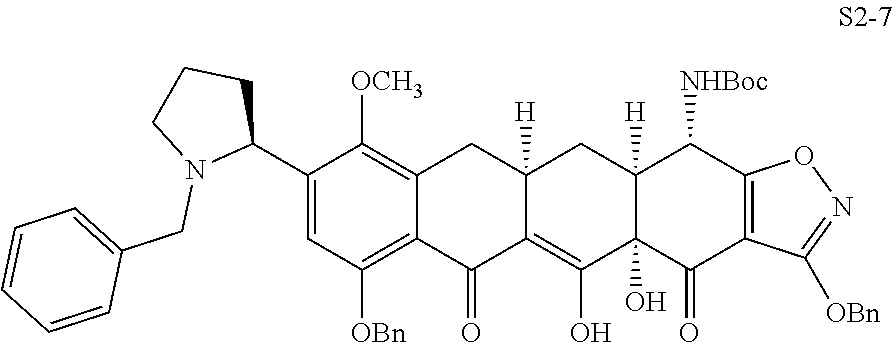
C1(C2CCCN2CC2=CC=CC=C2)=CC([OBn])=C2C(=C1[OCH3])CC1([H])C(=C(O)C3(O)C([H])(C1)C([NHBoc])C1=C(C3=O)C([OBn])=NO1)C2=O
